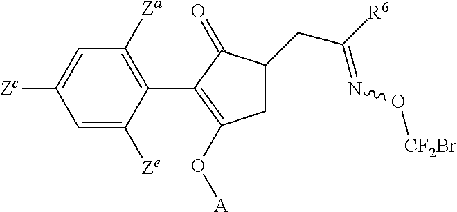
C1=C([Zc])C=C([Ze])C(C2=C(O[A])CC(CC([R6])=NO[CF2Br])C2=O)=C1[Za]
